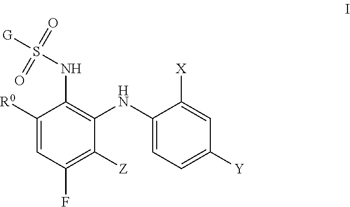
C1(NC2=CC=C([Y])C=C2[X])=C(NS([G])(=O)=O)C([R0])=CC(F)=C1[Z]
